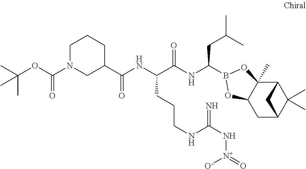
C12C3(C)C(CC(C1(C)C)C2)OB(C(NC(C(NC(=O)C1CN(C(OC(C)(C)C)=O)CCC1)CCCNC(N[N+]([O-])=O)=N)=O)CC(C)C)O3
